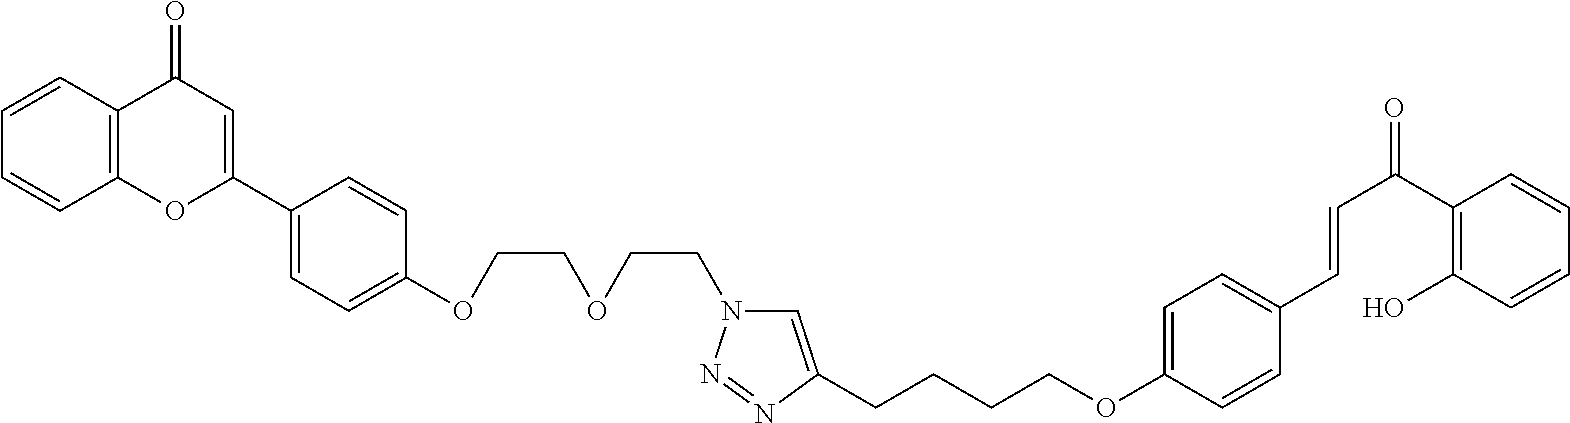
C12=C(C=CC=C1)C(=O)C=C(C1=CC=C(OCCOCCN3C=C(CCCCOC4=CC=C(C=CC(=O)C5=C(O)C=CC=C5)C=C4)N=N3)C=C1)O2
